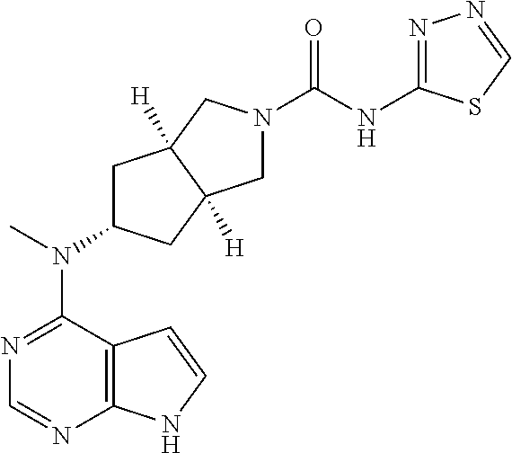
C12=C(N=CN=C1N(C)C1CC3([H])C([H])(C1)CN(C(NC1=NN=CS1)=O)C3)NC=C2
